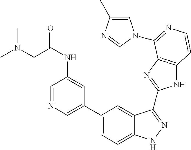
C1(C2=CC=C3C(=C2)C(C2=NC4=C(N2)C=CN=C4N2C=C(C)N=C2)=NN3)=CN=CC(NC(CN(C)C)=O)=C1
